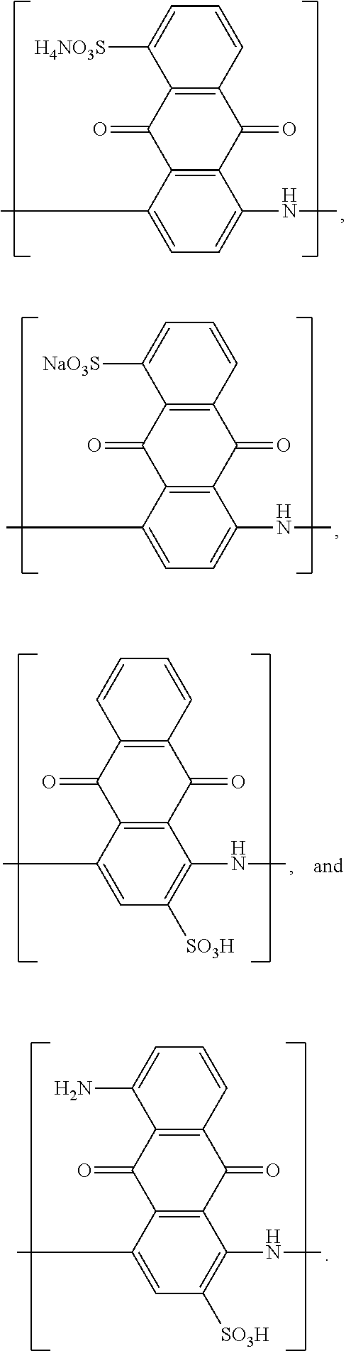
C1([H4NO3S])=CC=CC2=C1C(=O)C1=C(C2=O)C(NC)=CC=C1C.C1([NaO3S])=CC=CC2=C1C(=O)C1=C(C2=O)C(NC)=CC=C1C.C1=CC=CC2=C1C(=O)C1=C(C2=O)C(NC)=C([SO3H])C=C1C.C1(N)=CC=CC2=C1C(=O)C1=C(C2=O)C(NC)=C([SO3H])C=C1C
